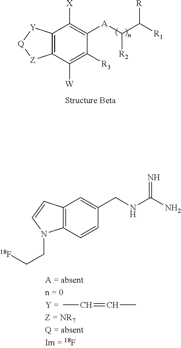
C12=C(C([W])=C([R3])C([A]C([R2])C([R])[R1])=C1[X])[Z][Q][Y]2.CC=CC.C12=C(C=CC(CNC(N)=N)=C1)N(CC[18F])C=C2
